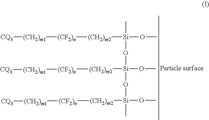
[CQ3][(CH2)m1][(CF2)n][(CH2)m2][Si](OC)(C)O[Si](O[Si](C)([(CH2)m2][(CF2)n][(CH2)m1][CQ3])OC)(OC)[(CH2)m2][(CF2)n][(CH2)m1][CQ3]
